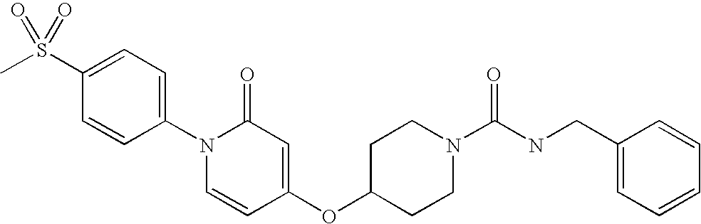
CS(C1=CC=C(N2C=CC(OC3CCN(C(NCC4=CC=CC=C4)=O)CC3)=CC2=O)C=C1)(=O)=O
